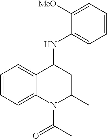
C1=CC=C([MeO])C(NC2C3=CC=CC=C3N(C(C)=O)C(C)C2)=C1
